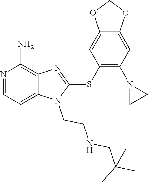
C12=CC=NC(N)=C1N=C(SC1=C(N3CC3)C=C3C(=C1)OCO3)N2CCNCC(C)(C)C
